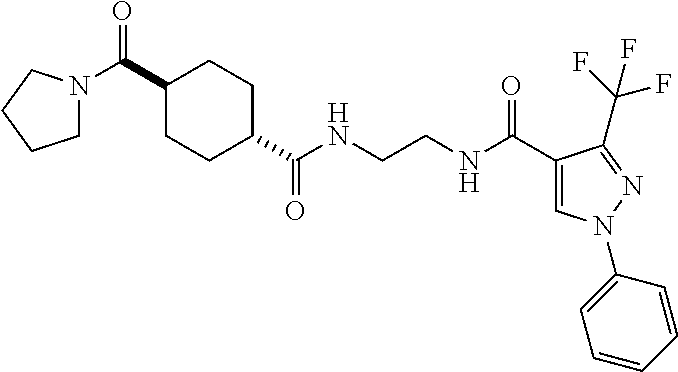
C1CC(C(NCCNC(C2=CN(C3=CC=CC=C3)N=C2C(F)(F)F)=O)=O)CCC1C(N1CCCC1)=O
